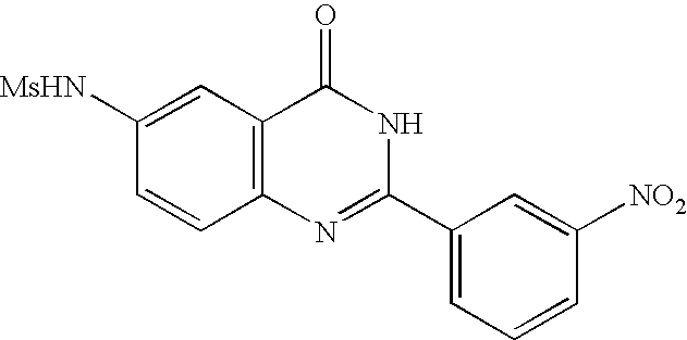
C1([MsHN])=CC2=C(C=C1)N=C(C1=CC=CC([NO2])=C1)NC2=O
